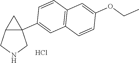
C12C(C3=CC4=C(C=C3)C=C(OCC)C=C4)(CNC1)C2.Cl
